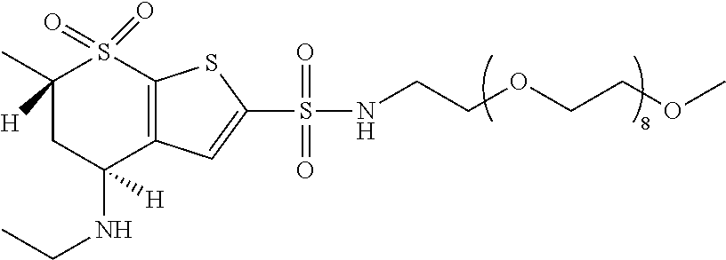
C1([H])(C)CC(NCC)([H])C2=C(S1(=O)=O)SC(S(NCCOCCOC)(=O)=O)=C2
